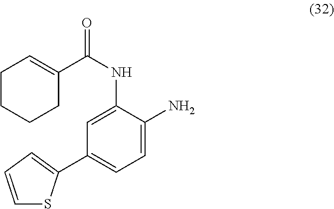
C1CCCC(C(NC2=CC(C3=CC=CS3)=CC=C2N)=O)=C1
